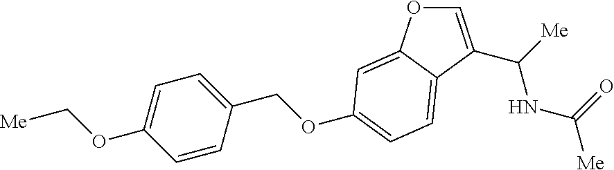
C1=C(C(NC(=O)[Me])[Me])C2=CC=C(OCC3=CC=C(OC[Me])C=C3)C=C2O1
